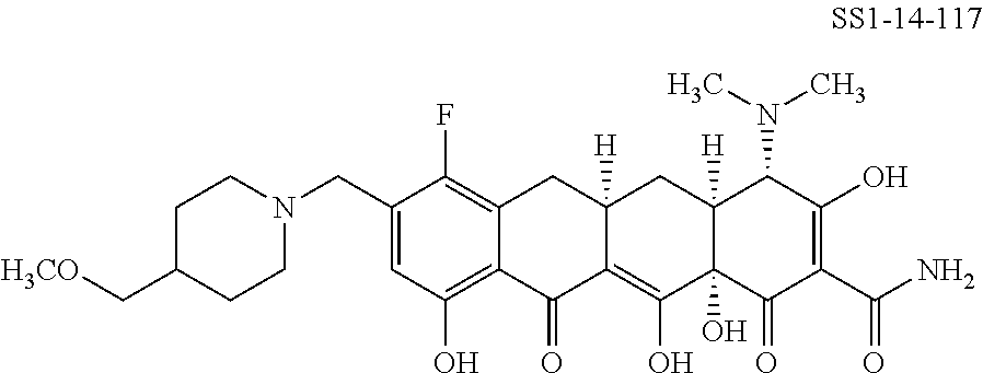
C1(CN2CCC(C[H3CO])CC2)=CC(O)=C2C(=C1F)CC1([H])C(=C(O)C3(O)C([H])(C1)C(N(C)C)C(O)=C(C(N)=O)C3=O)C2=O
